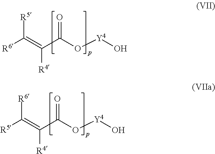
[R5]C(=C(C(O[Y4]O)=O)[R4])[R6].[R6]C(=C(C(O[Y4]O)=O)[R4])[R5]
